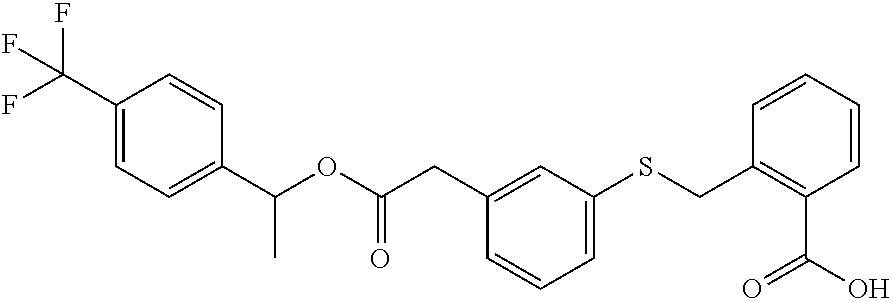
C1(C(F)(F)F)=CC=C(C(OC(CC2=CC(SCC3=C(C(O)=O)C=CC=C3)=CC=C2)=O)C)C=C1
